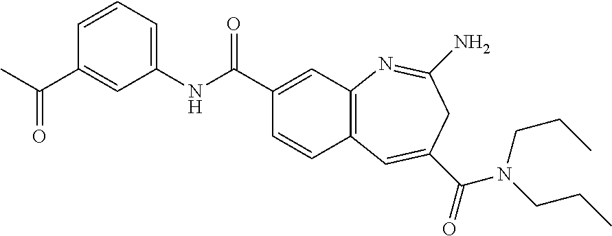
C1(C(C)=O)=CC(NC(C2=CC3=C(C=C2)C=C(C(=O)N(CCC)CCC)CC(N)=N3)=O)=CC=C1
